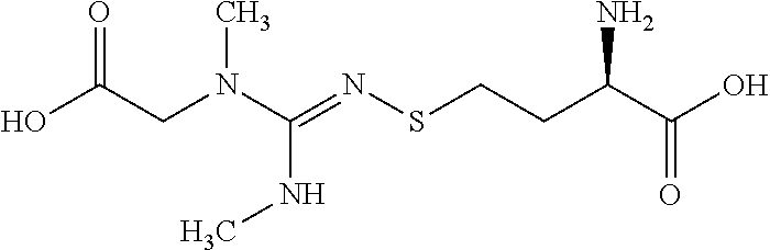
OC(CN(C(=NSCCC(C(O)=O)N)NC)C)=O
